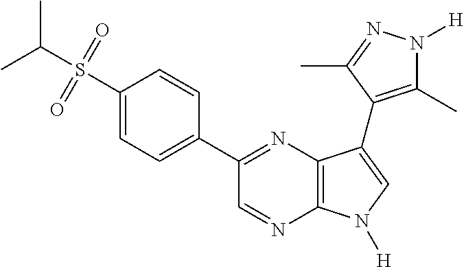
CC(S(=O)(=O)C1=CC=C(C2=NC3=C(N=C2)N([H])C=C3C2=C(C)N([H])N=C2C)C=C1)C
